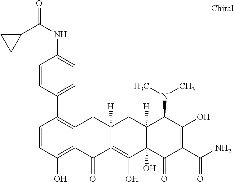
C1=CC(O)=C2C(=C1C1=CC=C(NC(=O)C3CC3)C=C1)CC1([H])C(=C(O)C3(O)C([H])(C1)C(N(C)C)C(O)=C(C(N)=O)C3=O)C2=O
